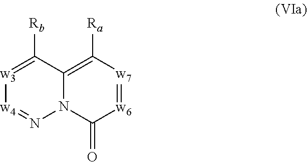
N12C(=C([Ra])[w7]=[w6]C1=O)C([Rb])=[w3][w4]=N2
